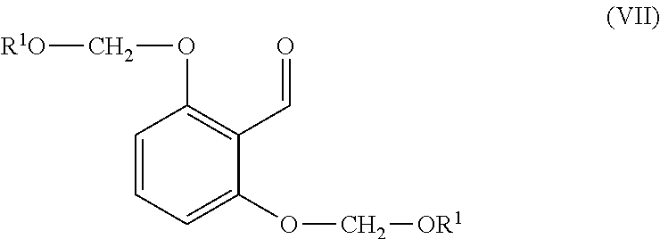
C1=CC=C(OC[OR1])C(C=O)=C1OC[R1O]
